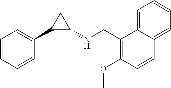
C1=CC=CC(C2C(NCC3=C(OC)C=CC4=CC=CC=C43)C2)=C1
